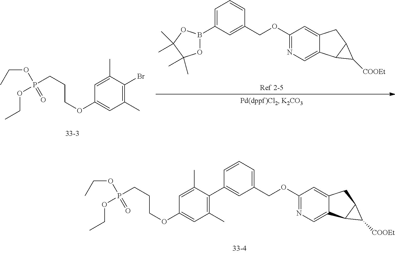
C1=C(C)C(Br)=C(C)C=C1OCCCP(OCC)(=O)OCC.C1(B2OC(C)(C)C(C)(C)O2)=CC=CC(COC2=NC=C3C(=C2)CC2C3C2[COOEt])=C1.C1=C(C)C(C2=CC(COC3=NC=C4C(=C3)CC3C4C3[COOEt])=CC=C2)=C(C)C=C1OCCCP(OCC)(=O)OCC
